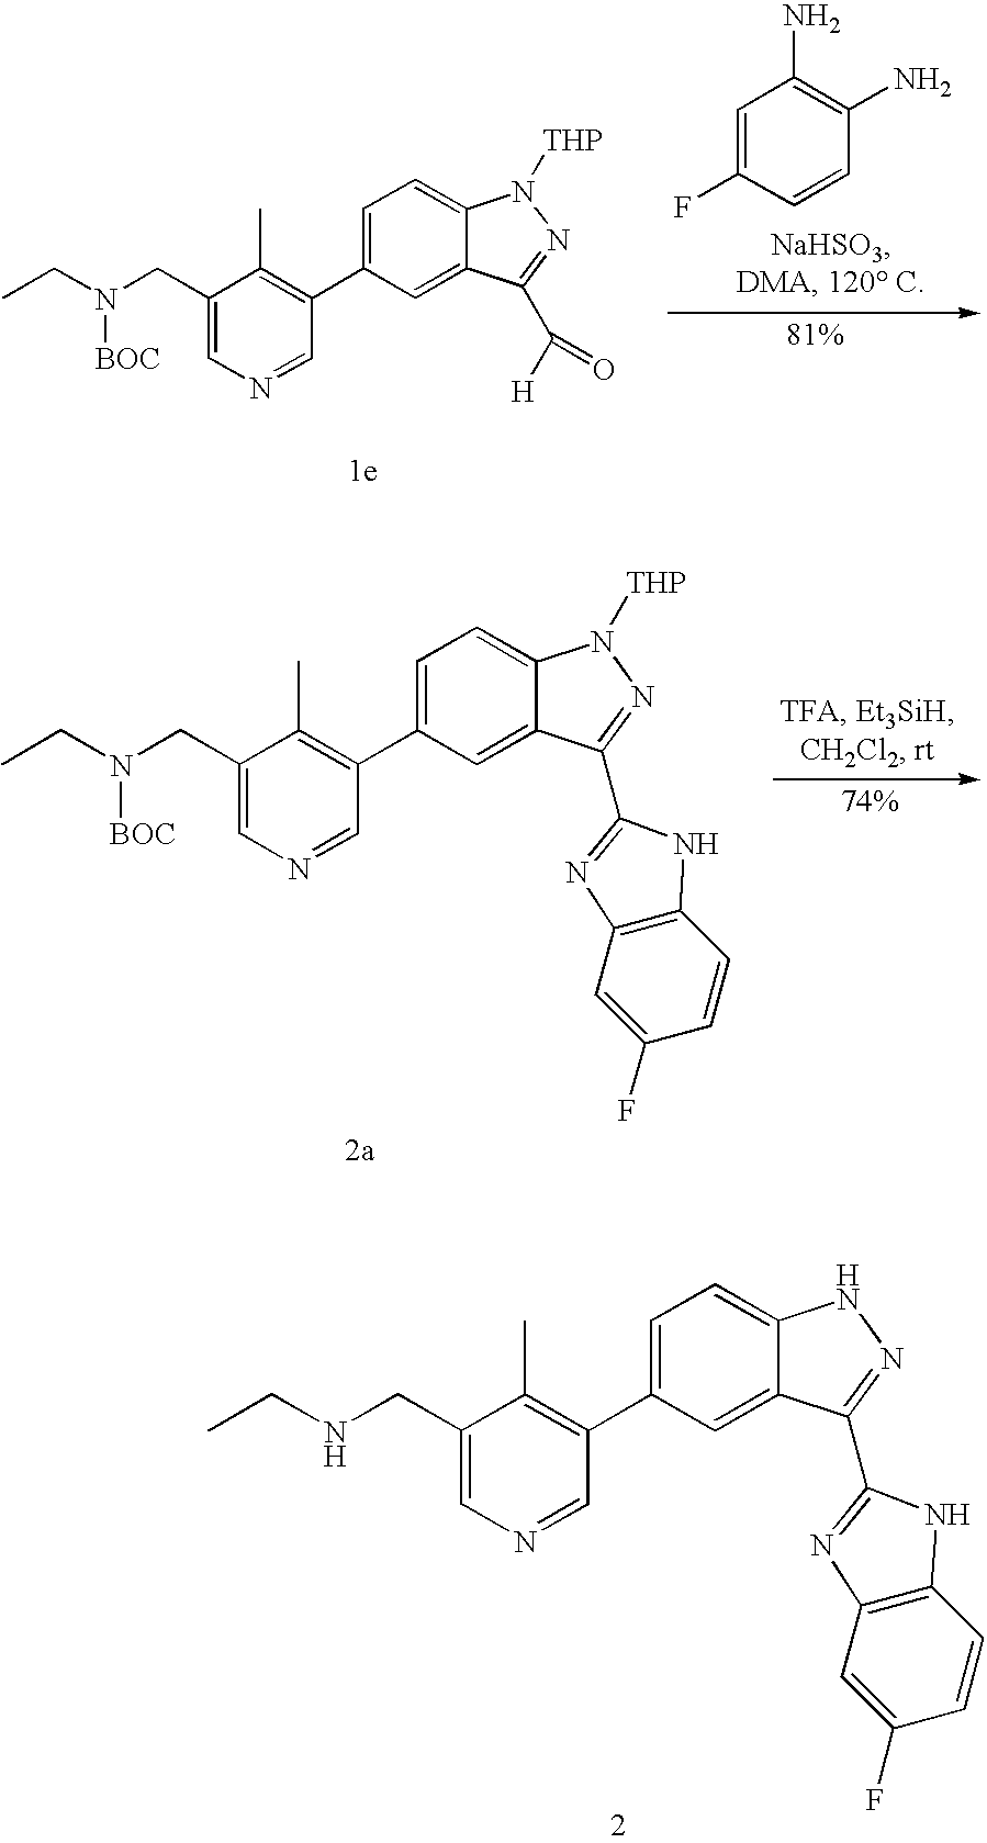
C1(CN(CC)[BOC])=CN=CC(C2=CC=C3C(=C2)C(C([H])=O)=NN3[THP])=C1C.C1=C(F)C=CC(N)=C1N.C1(CN(CC)[BOC])=CN=CC(C2=CC=C3C(=C2)C(C2=NC4=C(C=CC(F)=C4)N2)=NN3[THP])=C1C.C1(CNCC)=CN=CC(C2=CC=C3C(=C2)C(C2=NC4=C(C=CC(F)=C4)N2)=NN3)=C1C
